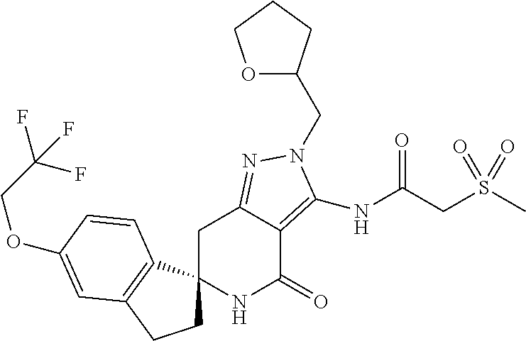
C1C2(C3=C(C1)C=C(OCC(F)(F)F)C=C3)NC(=O)C1=C(NC(=O)CS(C)(=O)=O)N(CC3OCCC3)N=C1C2
